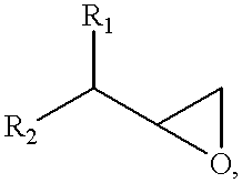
[R2]C([R1])C1CO1
